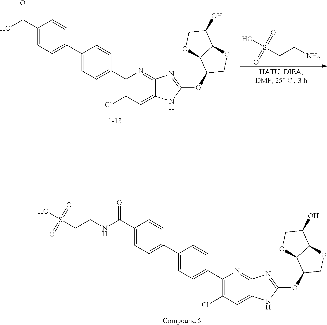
C1(C(O)=O)=CC=C(C2=CC=C(C3=C(Cl)C=C4C(=N3)N=C(OC3COC5C3OCC5O)N4)C=C2)C=C1.S(CCN)(O)(=O)=O.C1(C(NCCS(O)(=O)=O)=O)=CC=C(C2=CC=C(C3=C(Cl)C=C4C(=N3)N=C(OC3COC5C3OCC5O)N4)C=C2)C=C1
